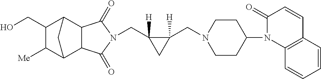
C(C1([H])C(CN2CCC(N3C4=C(C=CC3=O)C=CC=C4)CC2)([H])C1)N1C(=O)C2C3C([Me])C(CO)C(C2C1=O)C3
